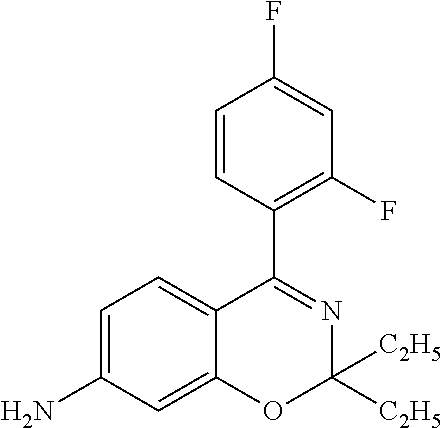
C1=C(N)C=C2C(=C1)C(C1=C(F)C=C(F)C=C1)=NC([C2H5])([C2H5])O2
